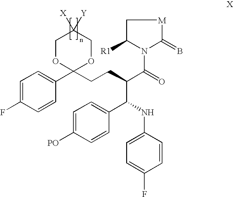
C1=C(F)C=CC(C2(CCC(C(=O)N3C(=B)[M]CC3[R1])C(C3=CC=C([PO])C=C3)NC3=CC=C(F)C=C3)OCC([X])([Y])CO2)=C1
